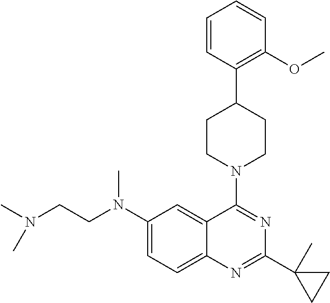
C1(N(CCN(C)C)C)=CC=C2C(=C1)C(N1CCC(C3=C(OC)C=CC=C3)CC1)=NC(C1(C)CC1)=N2
